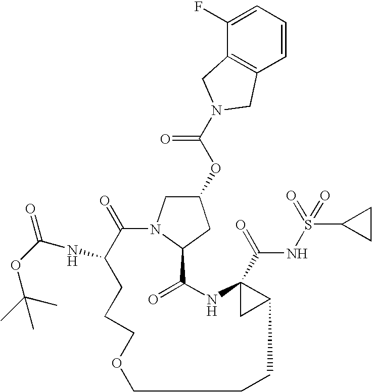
C1(=O)C(NC(=O)OC(C)(C)C)CCCOCCCC2C(C(=O)NS(=O)(=O)C3CC3)(NC(=O)C3N1CC(OC(N1CC4=C(C=CC=C4F)C1)=O)C3)C2
